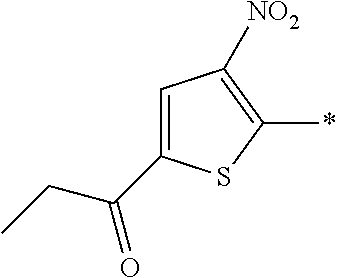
C1(C(CC)=O)=CC([NO2])=C(*)S1
